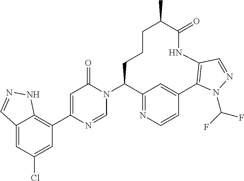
C12=CC(Cl)=CC(C3=CC(=O)N(C4C5=NC=CC(=C5)C5=C(NC(=O)C(C)CCC4)C=NN5C(F)F)C=N3)=C1NN=C2
